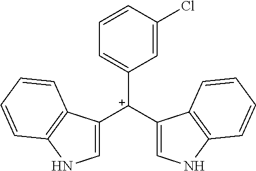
C1([C+](C2=CNC3=C2C=CC=C3)C2=CNC3=C2C=CC=C3)=CC=CC(Cl)=C1
